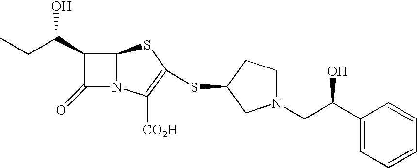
C1(C(CC)O)C(=O)N2C1SC(SC1CN(CC(C3=CC=CC=C3)O)CC1)=C2[CO2H]
